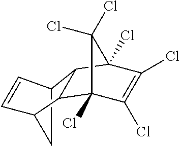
C12(Cl)C(Cl)=C(Cl)C(Cl)(C1(Cl)Cl)C1C3C=CC(C3)C21
